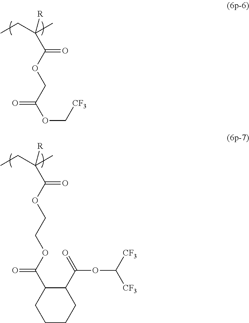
O=C(COC(C([R])(C)CC)=O)OC[CF3].C(COC(C([R])(C)CC)=O)OC(C1C(C(=O)OC([CF3])[CF3])CCCC1)=O
